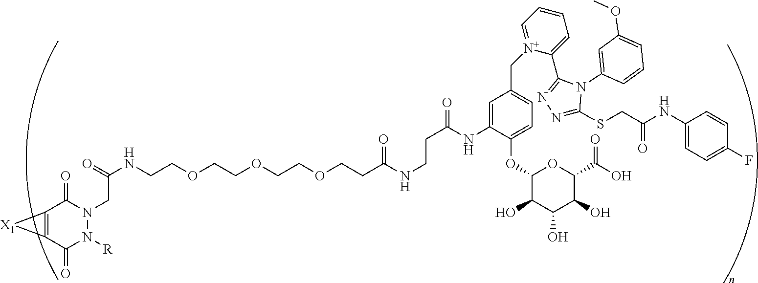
C(COCCOCCOCCC(NCCC(=O)NC1=CC(C[N+]2=CC=CC=C2C2=NN=C(SCC(NC3=CC=C(F)C=C3)=O)N2C2=CC(OC)=CC=C2)=CC=C1OC1C(O)C(O)C(O)C(C(O)=O)O1)=O)NC(=O)CN1C(=O)C2=C(C(=O)N1[R])[X1]2
